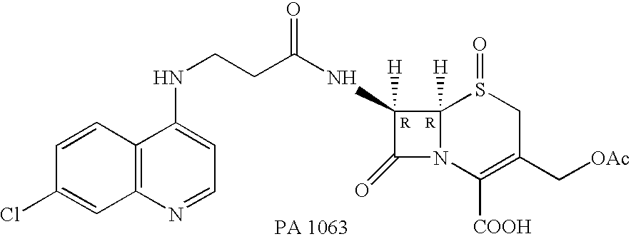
C1([H])(NC(CCNC2=CC=NC3=C2C=CC(Cl)=C3)=O)C(=O)N2C1([H])S(=O)CC(C[OAc])=C2[COOH]
